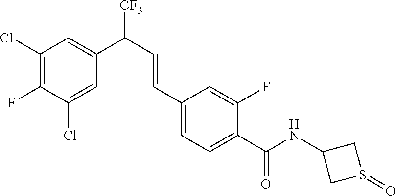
C1(Cl)=C(F)C(Cl)=CC(C(C=CC2=CC=C(C(NC3CS(=O)C3)=O)C(F)=C2)[CF3])=C1
